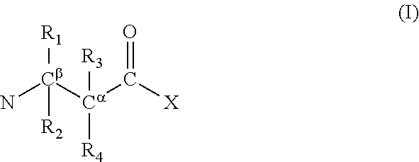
N[Cb]([Ca](C([X])=O)([R4])[R3])([R1])[R2]
